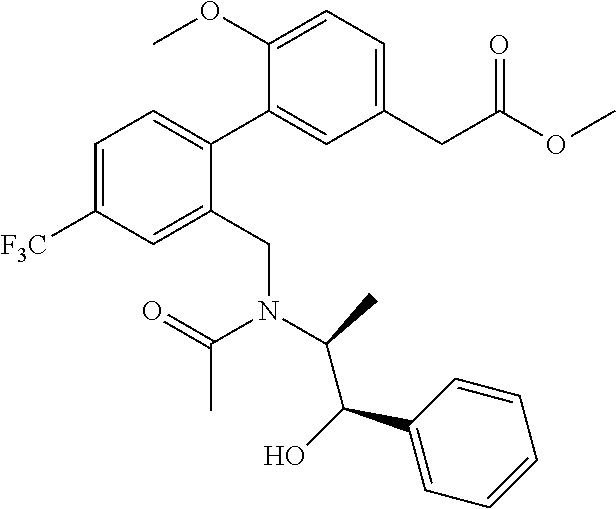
C1=C([F3C])C=C(CN(C(C(C2=CC=CC=C2)O)C)C(=O)C)C(C2=CC(CC(OC)=O)=CC=C2OC)=C1
